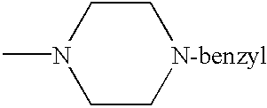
CN1CC[N-benzyl]CC1
